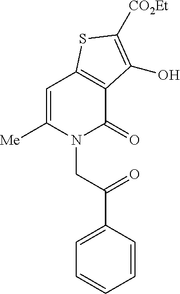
N1(CC(C2=CC=CC=C2)=O)C(=O)C2=C(C=C1[Me])SC([CO2Et])=C2O
